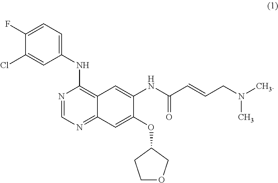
C1=C(F)C(Cl)=CC(NC2=C3C(=NC=N2)C=C(OC2CCOC2)C(NC(C=CCN(C)C)=O)=C3)=C1
